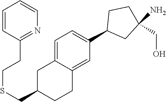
C1=C2C(=CC(C3CC(N)(CO)CC3)=C1)CCC(CSCCC1=NC=CC=C1)C2
